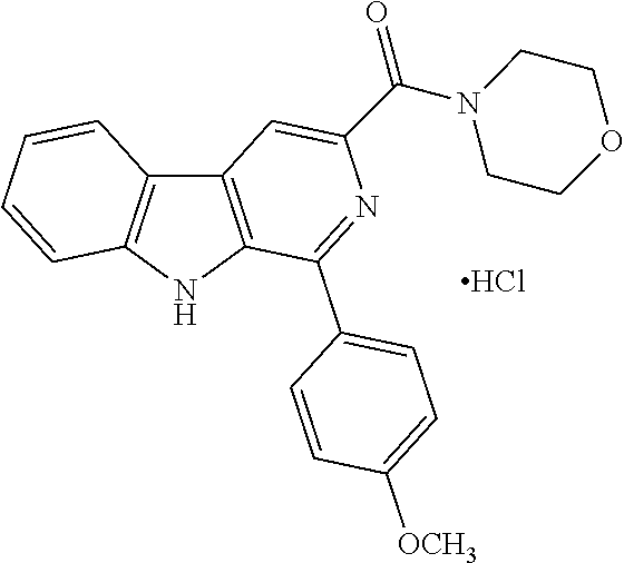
C12=C(NC3=C1C=CC=C3)C(C1=CC=C([OCH3])C=C1)=NC(C(N1CCOCC1)=O)=C2.Cl
